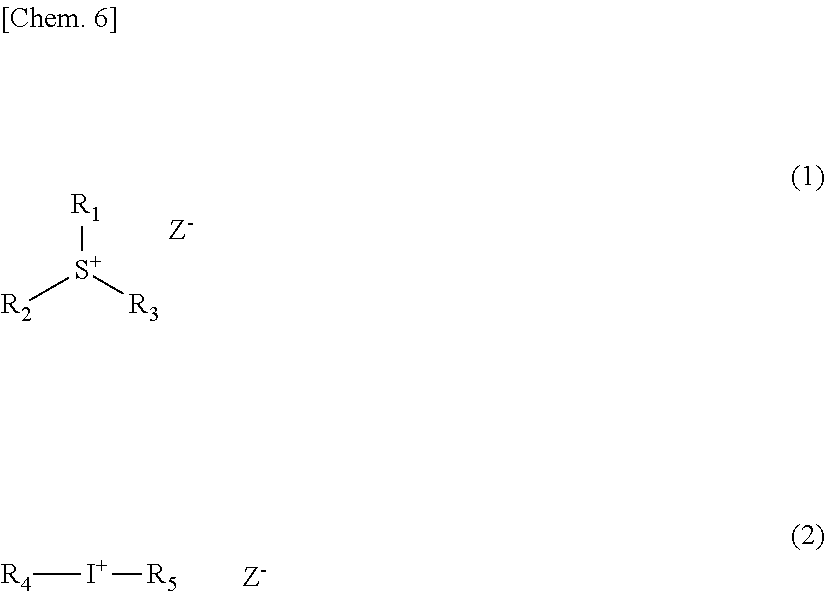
[R1][S+]([R3])[R2].[R4][I+][R5]
